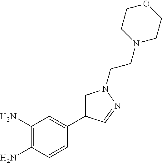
C1=C(C2=CC(N)=C(N)C=C2)C=NN1CCN1CCOCC1
